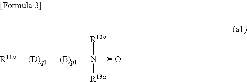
[R11a][(D)q1][(E)p1]N(->O)([R12a])[R13a]
